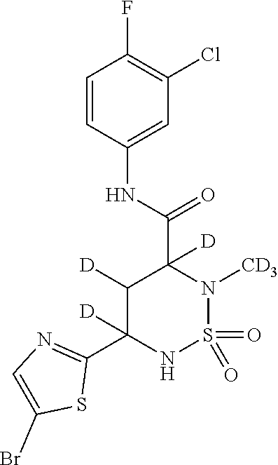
N(C(=O)C1([D])C([D])C(C2=NC=C(Br)S2)([D])NS(=O)(=O)N1[CD3])C1=CC(Cl)=C(F)C=C1
